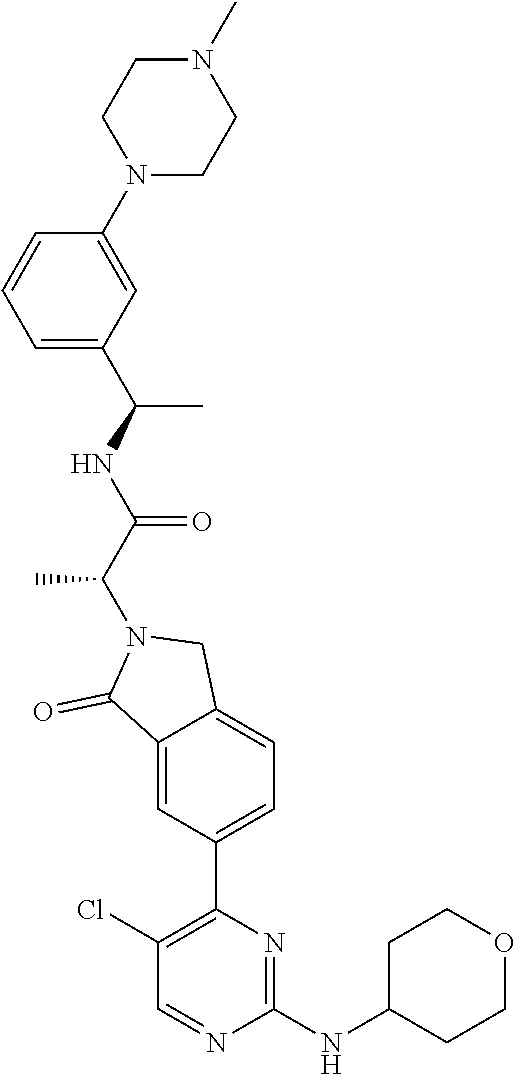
C1(NC2CCOCC2)=NC(C2=CC=C3C(=C2)C(=O)N(C(C(NC(C)C2=CC=CC(N4CCN(C)CC4)=C2)=O)C)C3)=C(Cl)C=N1
